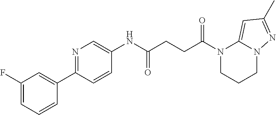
N1(C(CCC(NC2=CN=C(C3=CC(F)=CC=C3)C=C2)=O)=O)CCCN2C1=CC(C)=N2
